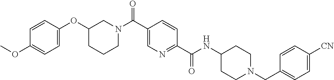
C1(OC2=CC=C(OC)C=C2)CN(C(C2=CN=C(C(=O)NC3CCN(CC4=CC=C([CN])C=C4)CC3)C=C2)=O)CCC1
